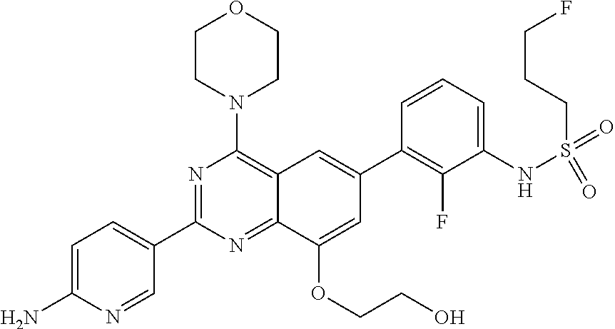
C1=C(N)N=CC(C2=NC(N3CCOCC3)=C3C(=N2)C(OCCO)=CC(C2=C(F)C(NS(=O)(=O)CCCF)=CC=C2)=C3)=C1
